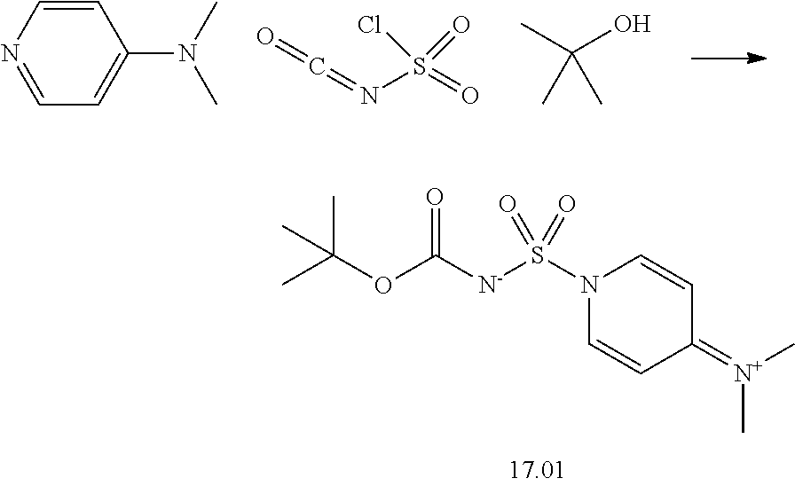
C(OC([N-]S(N1C=CC(=[N+](C)C)C=C1)(=O)=O)=O)(C)(C)C.C1=CN=CC=C1N(C)C.O=C=NS(=O)(Cl)=O.CC(O)(C)C
